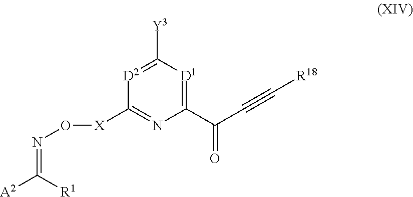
C1([X]ON=C([A2])[R1])=NC(C(=O)C#C[R18])=[D1]C([Y3])=[D2]1
